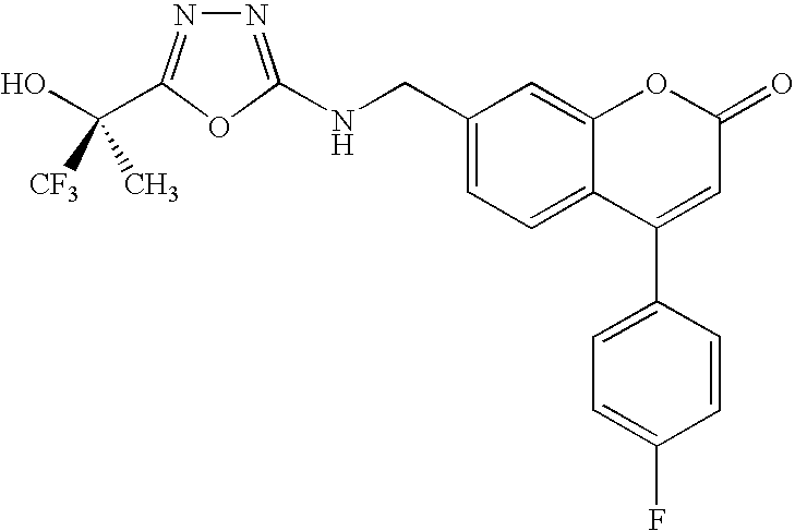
C1(CNC2=NN=C(C(O)([CF3])C)O2)=CC=C2C(=C1)OC(=O)C=C2C1=CC=C(F)C=C1
